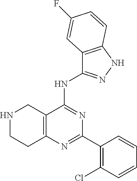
N1CCC2=C(C1)C(NC1=NNC3=C1C=C(F)C=C3)=NC(C1=C(Cl)C=CC=C1)=N2
